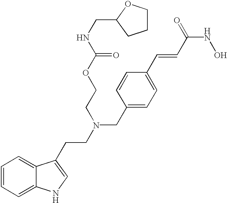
C12=CC=CC=C1NC=C2CCN(CC1=CC=C(C=CC(NO)=O)C=C1)CCOC(NCC1OCCC1)=O
